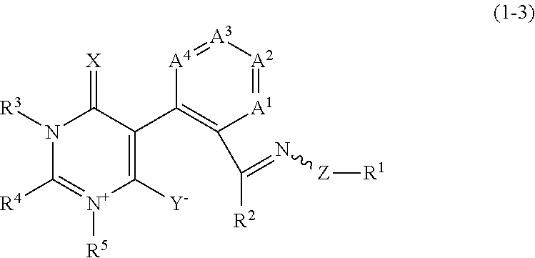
N1([R3])C([R4])=[N+]([R5])C([Y])=C(C2=C(C([R2])=N[Z][R1])[A1]=[A2][A3]=[A4]2)C1=[X]
